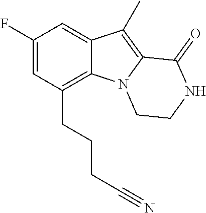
C1(F)=CC(CCCC#N)=C2C(=C1)C(C)=C1N2CCNC1=O
